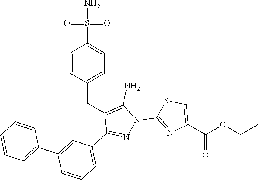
C(C1=CC=C(S(N)(=O)=O)C=C1)C1=C(N)N(C2=NC(C(=O)OCC)=CS2)N=C1C1=CC=CC(C2=CC=CC=C2)=C1
